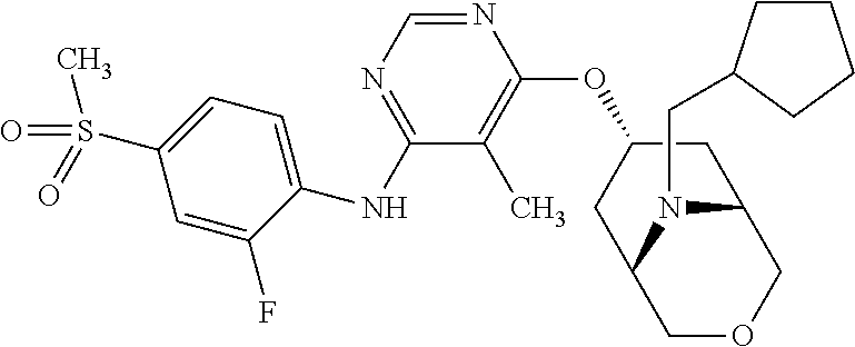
C1=C(F)C(NC2=NC=NC(OC3CC4COCC(C3)N4CC3CCCC3)=C2C)=CC=C1S(=O)(C)=O
